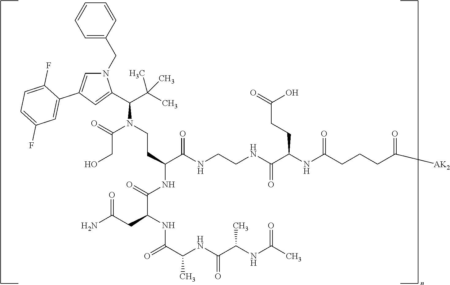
C(CO)(N(CCC(C(NCCNC(C(NC(CCCC([AK2])=O)=O)CCC(O)=O)=O)=O)NC(=O)C(CC(=O)N)NC(=O)C(NC(C(C)NC(=O)C)=O)C)C(C(C)(C)C)C1=CC(C2=CC(F)=CC=C2F)=CN1CC1=CC=CC=C1)=O
